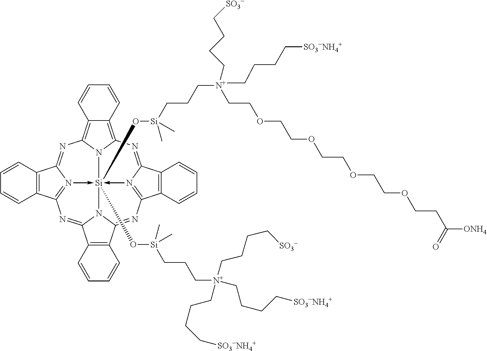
C12=C3N4C(=C1C=CC=C2)N=C1N2->[Si]45(O[Si](CCC[N+](CCCC[SO3-NH4+])(CCCC[SO3-])CCCC[SO3-NH4+])(C)C)(O[Si](CCC[N+](CCCC[SO3-])(CCOCCOCCOCCOCCC([ONH4])=O)CCCC[SO3-NH4+])(C)C)-N4=C(C6=C(C4=N3)C=CC=C6)N=C3N5C(=NC=2C2=C1C=CC=C2)C1=C3C=CC=C1
